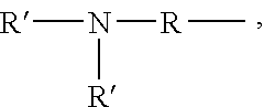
[R]N([R]C)[R]
